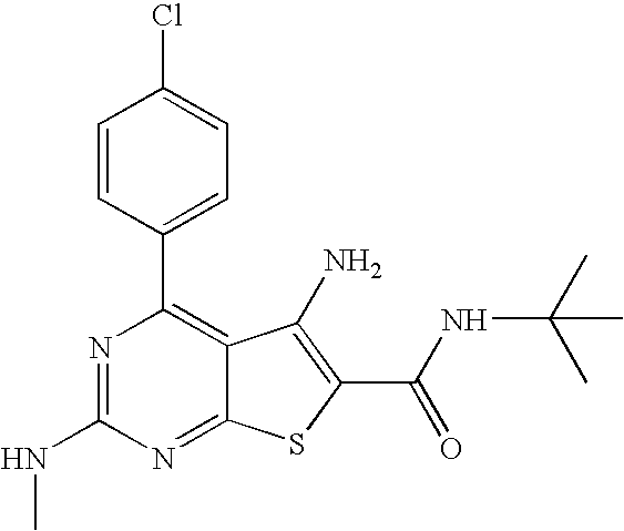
C1=CC(C2=C3C(=NC(NC)=N2)SC(C(=O)NC(C)(C)C)=C3N)=CC=C1Cl
